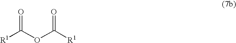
O=C(OC([R1])=O)[R1]
